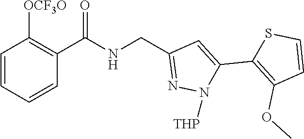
C1=CC=CC(C(NCC2=NN([THP])C(C3=C(OC)C=CS3)=C2)=O)=C1[OCF3O]
